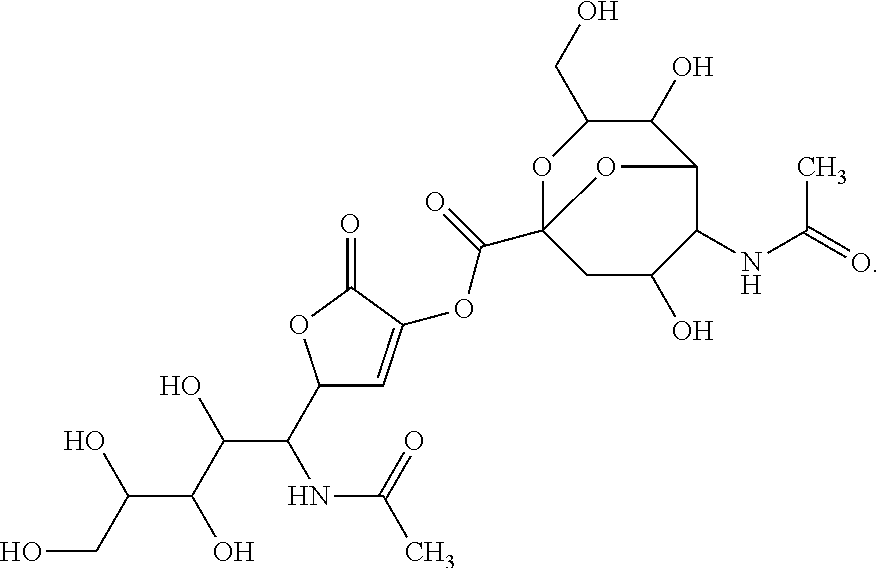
C1(C(NC(C)=O)C(C(O)C(O)CO)O)C=C(OC(C23CC(O)C(NC(=O)C)C(C(O)C(CO)O2)O3)=O)C(=O)O1
